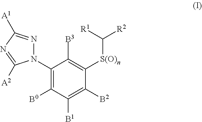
[R2]C([S(O)n]C1=C([B3])C(N2N=C([A1])N=C2[A2])=C([B0])C([B1])=C1[B2])[R1]
